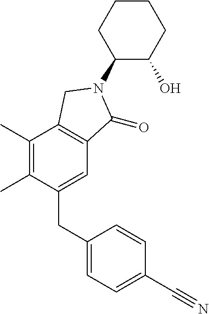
C1(N2C(=O)C3=C(C(C)=C(C)C(CC4=CC=C(C#N)C=C4)=C3)C2)C(O)CCCC1
